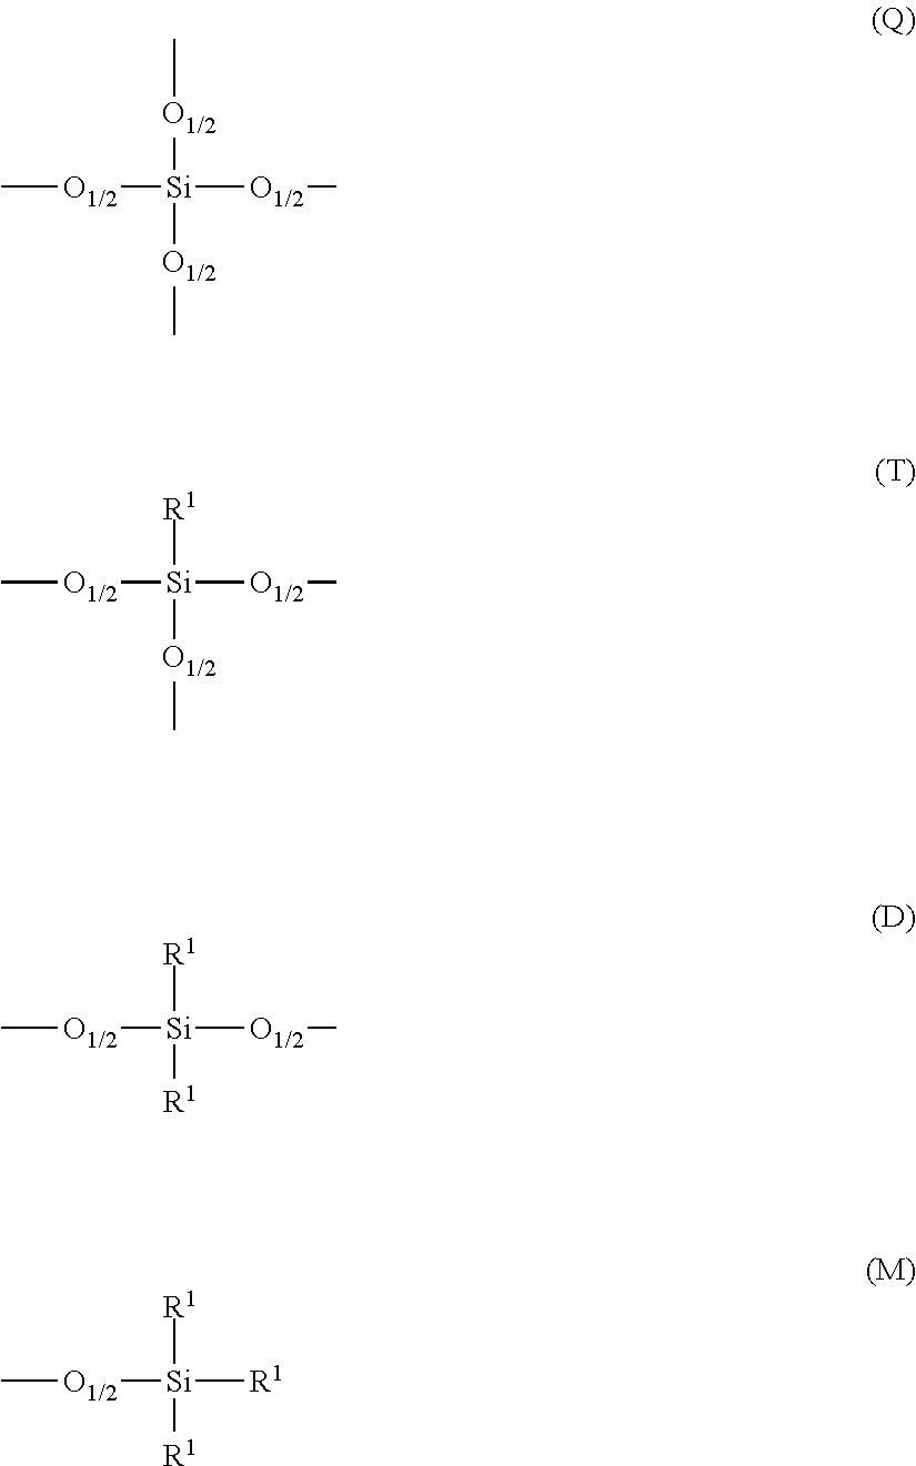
C[O1/2][Si]([O1/2]C)([O1/2]C)[O1/2]C.C[O1/2][Si]([O1/2]C)([R1])[O1/2]C.C[O1/2][Si]([O1/2]C)([R1])[R1].C[O1/2][Si]([R1])([R1])[R1]
